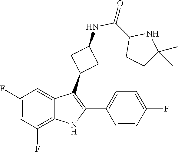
N(C(C1CCC(C)(C)N1)=O)C1CC(C2=C(C3=CC=C(F)C=C3)NC3=C(F)C=C(F)C=C23)C1
